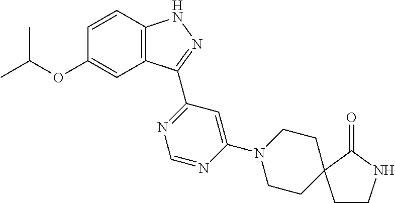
O(C1=CC2=C(C=C1)NN=C2C1=NC=NC(N2CCC3(CC2)CCNC3=O)=C1)C(C)C
